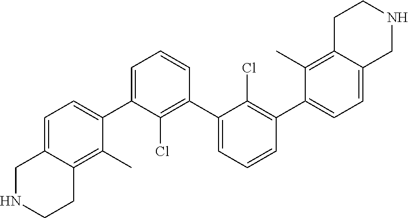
C1=C(C2=CC=C3C(=C2C)CCNC3)C(Cl)=C(C2=CC=CC(C3=CC=C4C(=C3C)CCNC4)=C2Cl)C=C1
